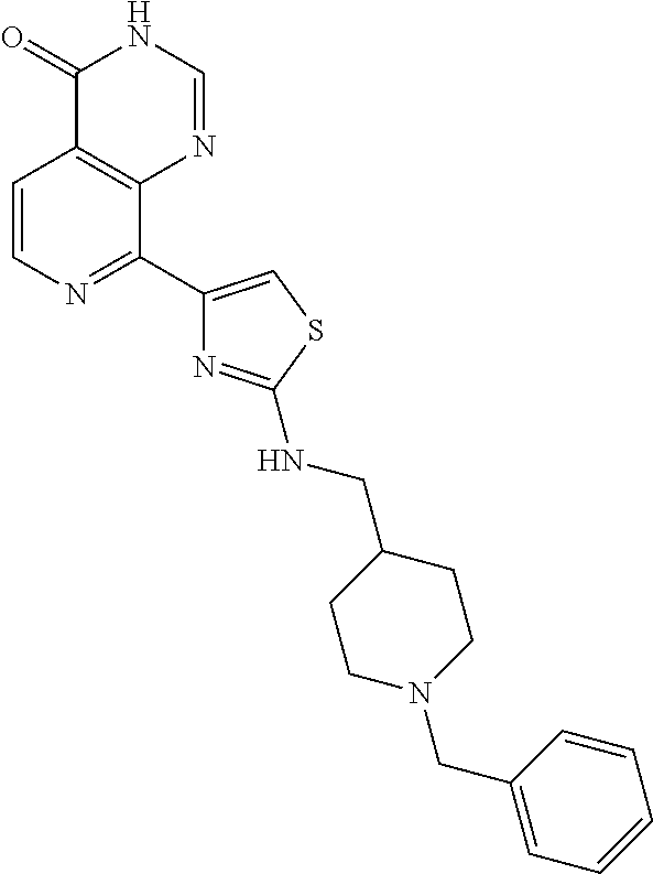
C1=CN=C(C2=CSC(NCC3CCN(CC4=CC=CC=C4)CC3)=N2)C2=C1C(=O)NC=N2
